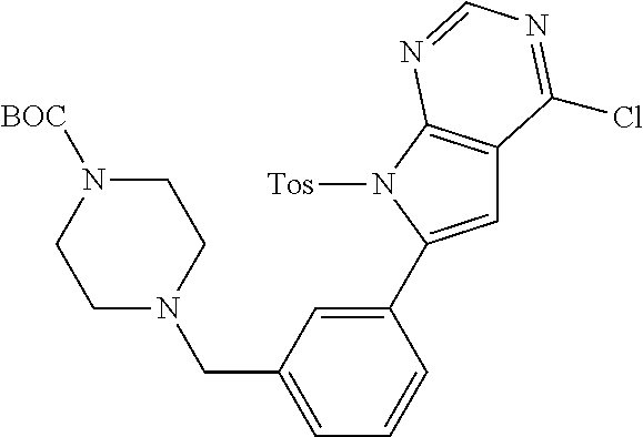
C1N(CC2=CC=CC(C3=CC4=C(N3[Tos])N=CN=C4Cl)=C2)CCN([BOC])C1
